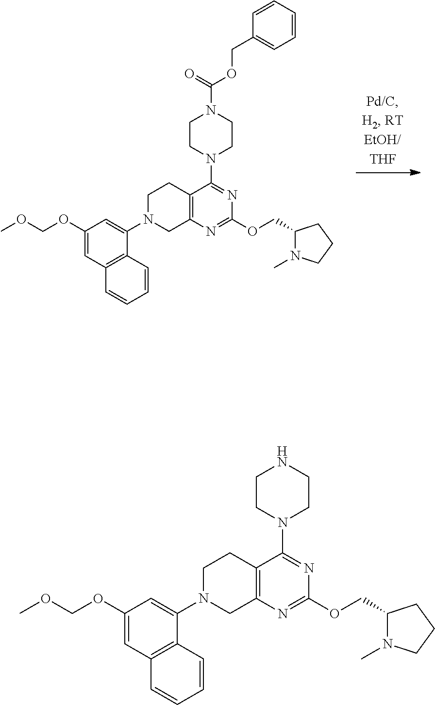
N1(C2=CC(OCOC)=CC3=C2C=CC=C3)CC2=C(CC1)C(N1CCN(C(=O)OCC3=CC=CC=C3)CC1)=NC(OCC1N(C)CCC1)=N2.N1(C2=CC(OCOC)=CC3=C2C=CC=C3)CC2=C(CC1)C(N1CCNCC1)=NC(OCC1N(C)CCC1)=N2
